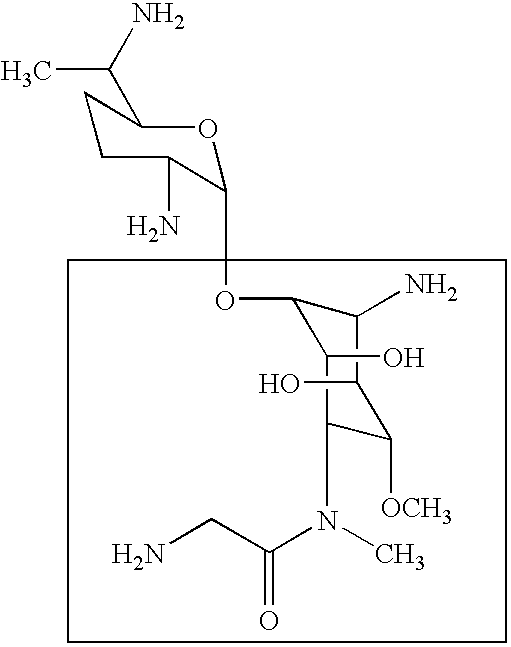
NCC(N(C)C1C(O)C(OC2C(N)CCC(C(N)C)O2)C(N)C(O)C1[OCH3])=O
